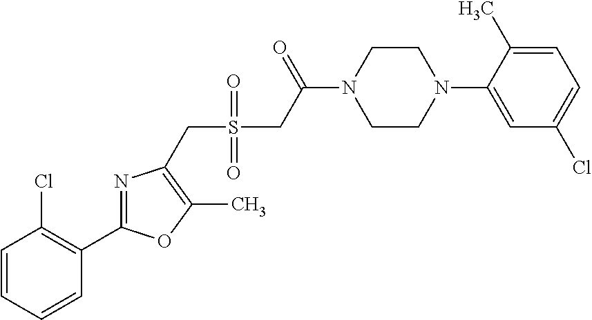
C1=CC=CC(C2=NC(CS(=O)(=O)CC(=O)N3CCN(C4=CC(Cl)=CC=C4C)CC3)=C(C)O2)=C1Cl
